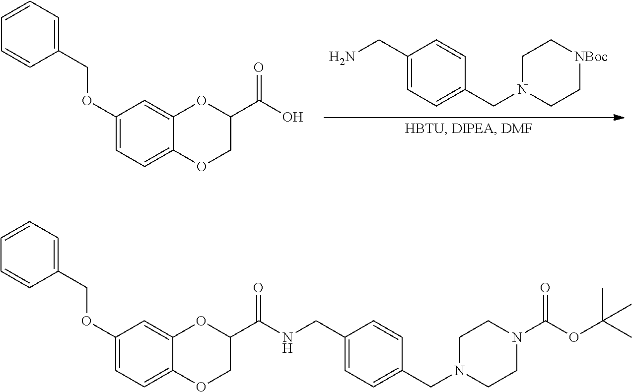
C1CN(CC2=CC=C(CN)C=C2)CC[NBoc]1.C1=CC=CC=C1COC1=CC=C2C(=C1)OC(C(=O)O)CO2.CC(OC(=O)N1CCN(CC2=CC=C(CNC(C3OC4=CC(OCC5=CC=CC=C5)=CC=C4OC3)=O)C=C2)CC1)(C)C
